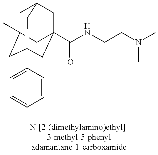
C1C2(C)CC3(C4=CC=CC=C4)CC(C(NCCN(C)C)=O)(CC1C3)C2
